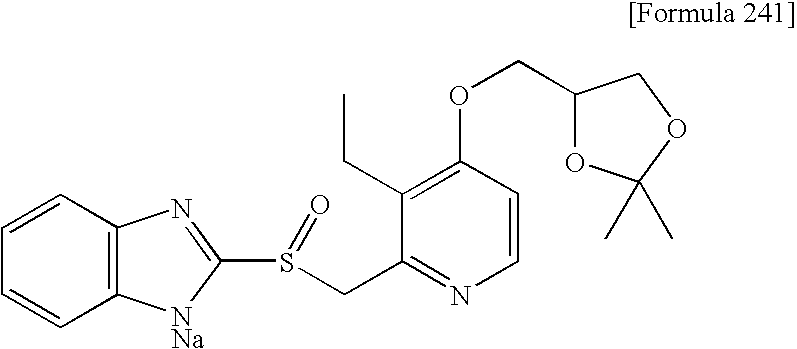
C1(CC)=C(OCC2OC(C)(C)OC2)C=CN=C1CS(C1=NC2=C(C=CC=C2)[NNa]1)=O
